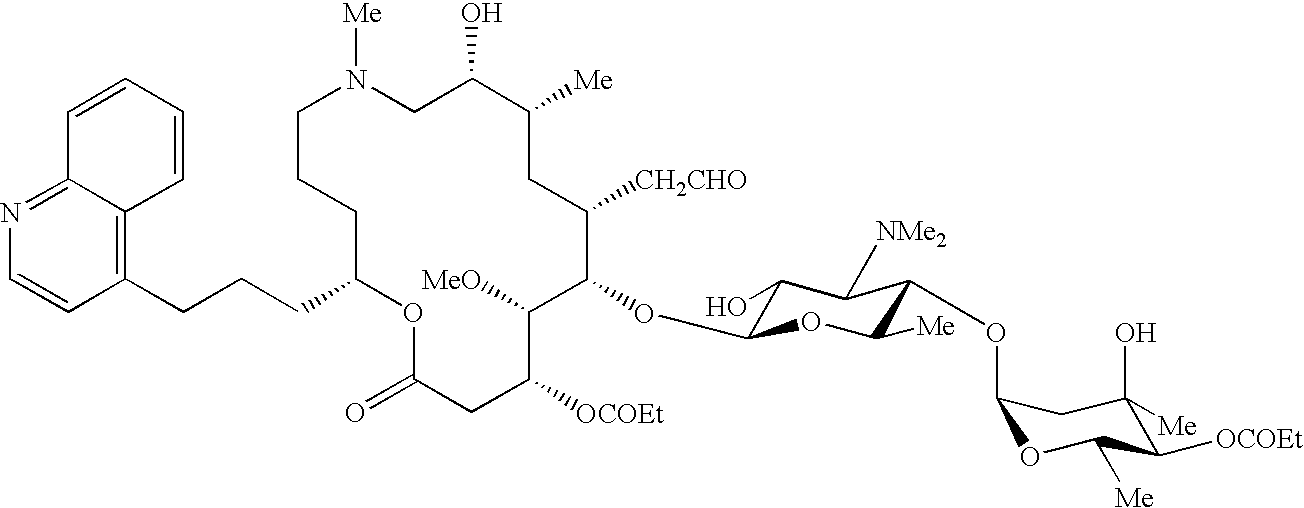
C1C(O)C([Me])CC([CH2CHO])C(OC2C(O)C([NMe2])C(OC3OC([Me])C([OCOEt])C(O)([Me])C3)C([Me])O2)C([MeO])C([OCOEt])CC(=O)OC(CCCC2=C3C(=NC=C2)C=CC=C3)CCCN1[Me]
